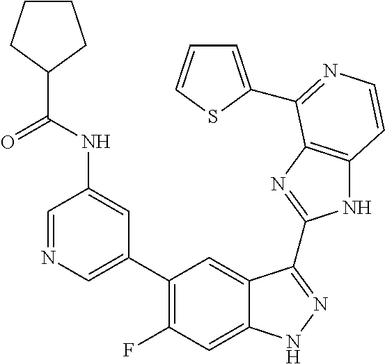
C1=C(C2=C(F)C=C3C(=C2)C(C2=NC4=C(N2)C=CN=C4C2=CC=CS2)=NN3)C=C(NC(C2CCCC2)=O)C=N1
